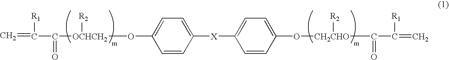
C=C(C([OCHCH2]([R2])OC1=CC=C([X]C2=CC=C(O[CH2CHO](C(C(=C)[R1])=O)[R2])C=C2)C=C1)=O)[R1]
